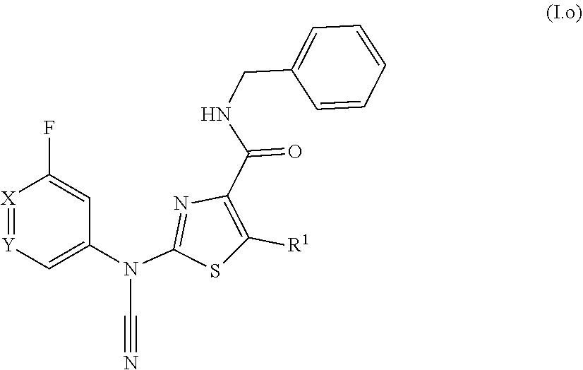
N(C#N)(C1=NC(C(NCC2=CC=CC=C2)=O)=C([R1])S1)C1=C[Y]=[X]C(F)=C1
